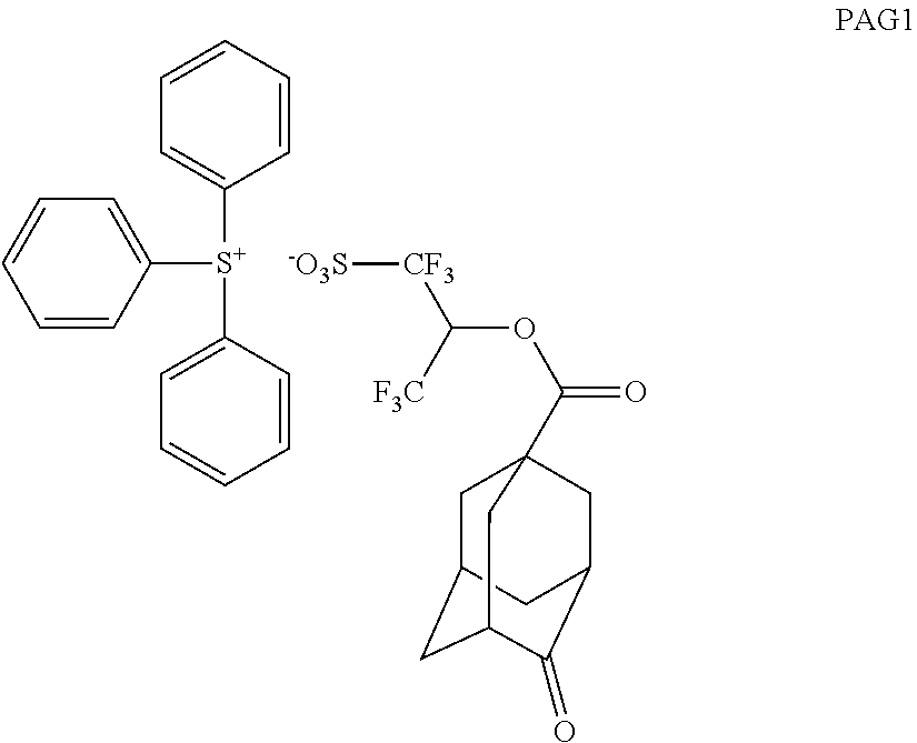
C1([S+](C2=CC=CC=C2)C2=CC=CC=C2)=CC=CC=C1.C1C2CC3C(=O)C(CC1(C(OC([CF3][-O3S])[F3C])=O)C3)C2
